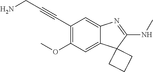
C12=CC(OC)=C(C#CCN)C=C1N=C(NC)C21CCC1
